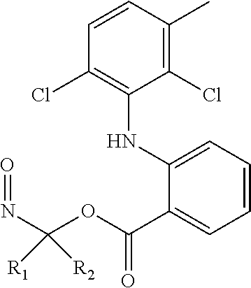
O=C(C1=CC=CC=C1NC1=C(Cl)C=CC(C)=C1Cl)OC(N=O)([R2])[R1]
